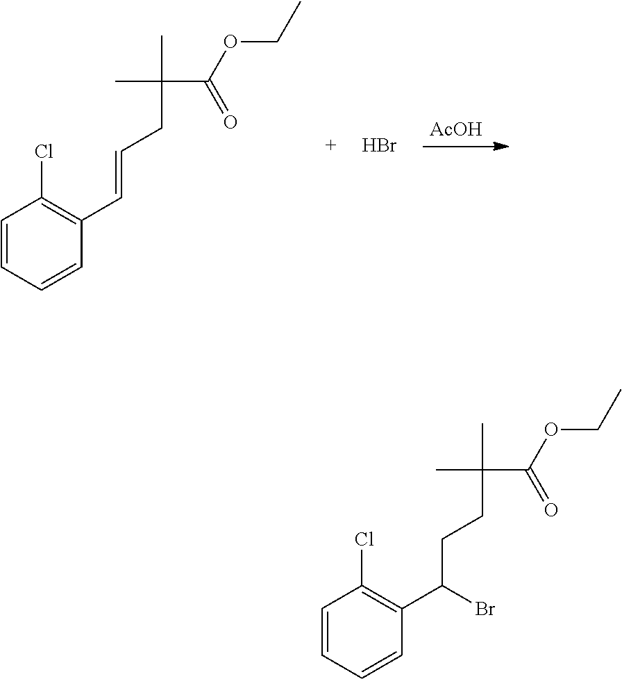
[AcOH].C1=CC=CC(C=CCC(C)(C(OCC)=O)C)=C1Cl.Br.C1=CC=CC(C(CCC(C)(C(OCC)=O)C)Br)=C1Cl
